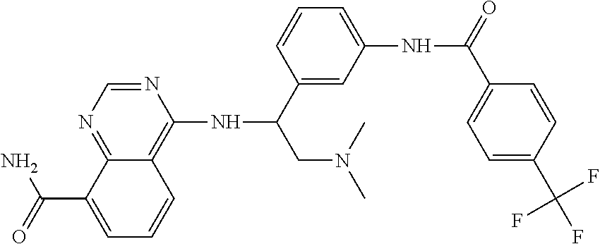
C12=NC=NC(NC(CN(C)C)C3=CC(NC(=O)C4=CC=C(C(F)(F)F)C=C4)=CC=C3)=C1C=CC=C2C(=O)N
